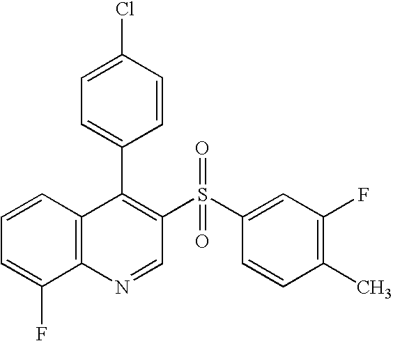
C12=C(C=CC=C1F)C(C1=CC=C(Cl)C=C1)=C(S(C1=CC(F)=C(C)C=C1)(=O)=O)C=N2
